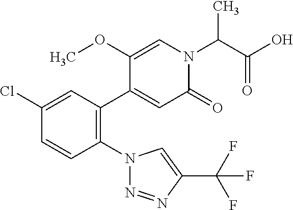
C1(Cl)=CC(C2=CC(=O)N(C(C(O)=O)C)C=C2OC)=C(N2N=NC(C(F)(F)F)=C2)C=C1
